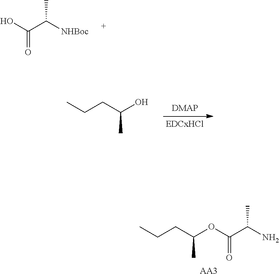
OC(C([NHBoc])C)=O.C(CC(O)C)C.C(CC(OC(C(N)C)=O)C)C.[AA3]
